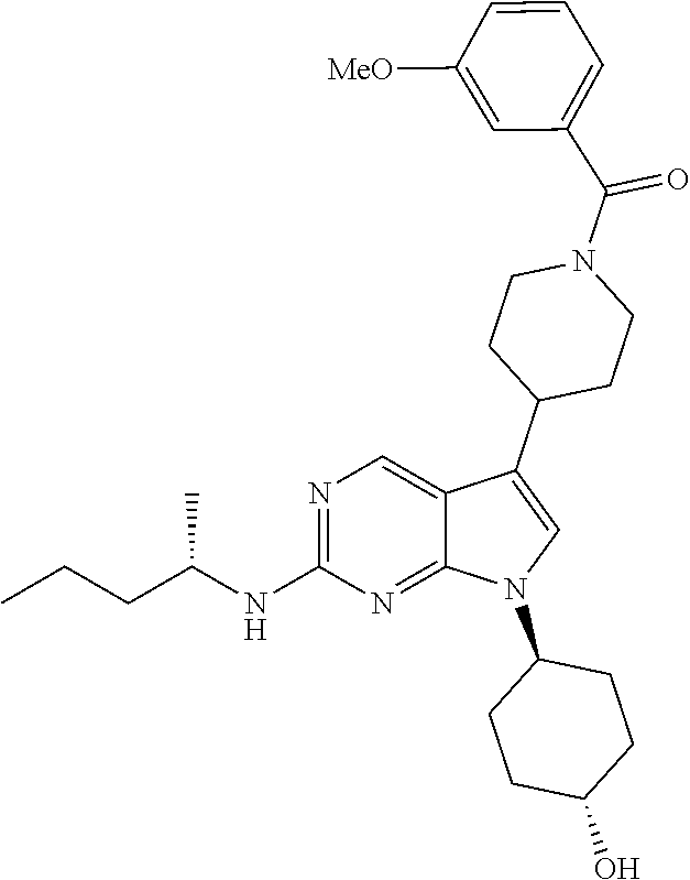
N1=C(NC(CCC)C)N=C2C(=C1)C(C1CCN(C(C3=CC=CC([MeO])=C3)=O)CC1)=CN2C1CCC(O)CC1
